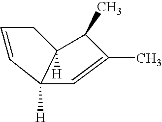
C1=CC2([H])C([H])(C1)C(C)C(C)=C2
